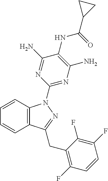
C1=CC2=C(C=C1)C(CC1=C(F)C=CC(F)=C1F)=NN2C1=NC(N)=C(NC(C2CC2)=O)C(N)=N1
